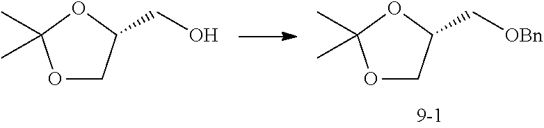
O1CC(CO)OC1(C)C.O1CC(C[OBn])OC1(C)C
